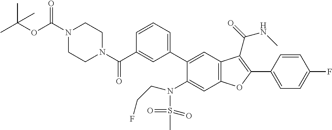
C1=CC(C2=C(C(=O)NC)C3=C(C=C(N(S(=O)(=O)C)CCF)C(C4=CC=CC(C(N5CCN(C(OC(C)(C)C)=O)CC5)=O)=C4)=C3)O2)=CC=C1F
